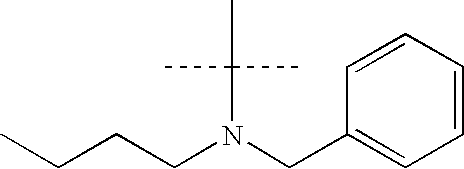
C1=CC(CN(CCCC)C(C)(C)C)=CC=C1
